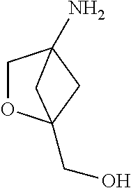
C1OC2(CO)CC1(N)C2
